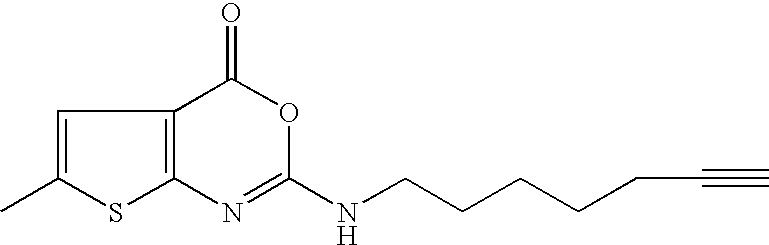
C1(C)=CC2=C(N=C(NCCCCCC#C)OC2=O)S1
